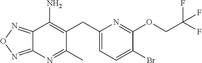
C12=NON=C1N=C(C)C(CC1=CC=C(Br)C(OCC(F)(F)F)=N1)=C2N
